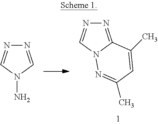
N1=C2N(C=N1)N=C(C)C=C2C.N1=CN(N)C=N1
